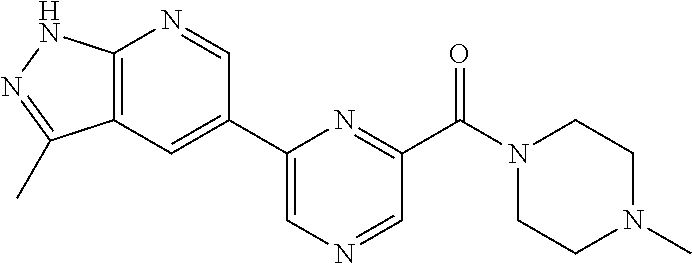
C12=C(C=C(C3=CN=CC(C(N4CCN(C)CC4)=O)=N3)C=N1)C(C)=NN2
